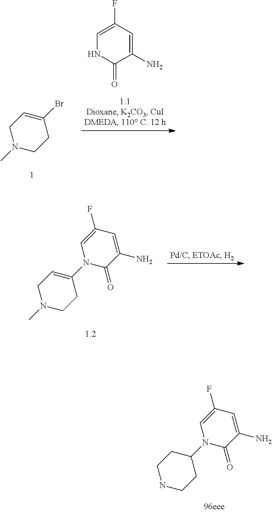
C1=C(F)C=C(N)C(=O)N1.C1C(Br)=CCN(C)C1.N1(C2=CCN(C)CC2)C(=O)C(N)=CC(F)=C1.N1(C2CCNCC2)C(=O)C(N)=CC(F)=C1
